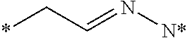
*CC=N[N*]
